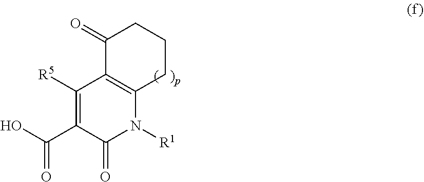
C1([R5])=C(C(O)=O)C(=O)N([R1])C2=C1C(=O)CCC2
